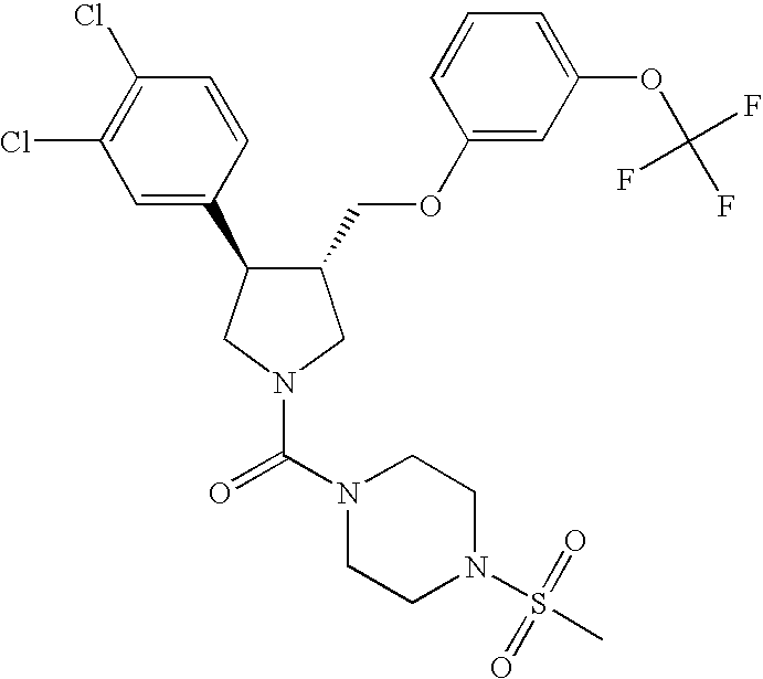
C1(COC2=CC(OC(F)(F)F)=CC=C2)C(C2=CC(Cl)=C(Cl)C=C2)CN(C(N2CCN(S(=O)(C)=O)CC2)=O)C1
